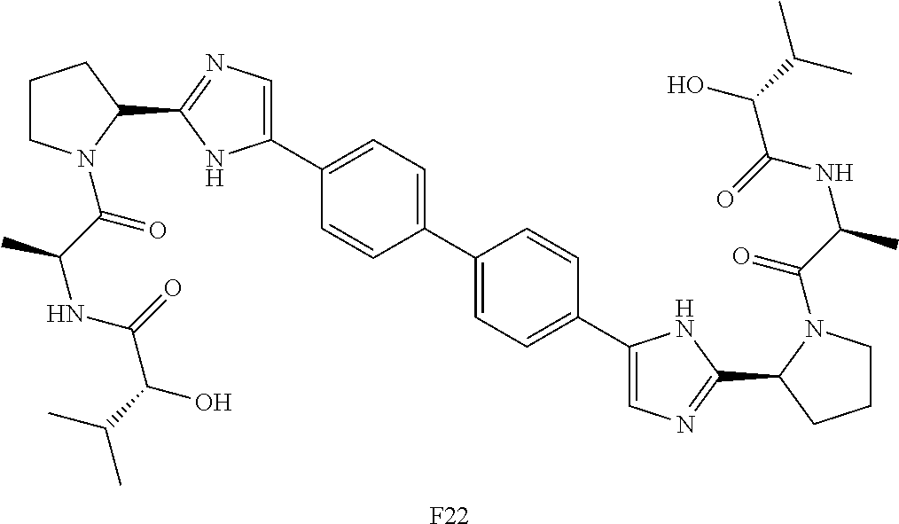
C1(C2=CC=C(C3=CC=C(C4=CN=C(C5CCCN5C(C(C)NC(=O)C(C(C)C)O)=O)N4)C=C3)C=C2)=CN=C(C2CCCN2C(C(NC(C(C(C)C)O)=O)C)=O)N1.[F22]
